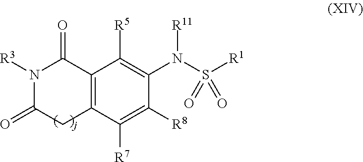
N1([R3])C(=O)CC2=C(C1=O)C([R5])=C(N(S([R1])(=O)=O)[R11])C([R8])=C2[R7]
